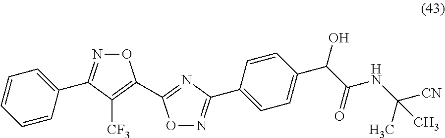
C1=CC=CC(C2=NOC(C3=NC(C4=CC=C(C(C(=O)NC([CN])(C)C)O)C=C4)=NO3)=C2[CF3])=C1
